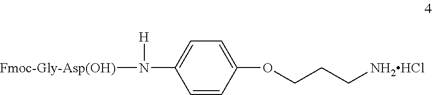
C1=CC(OCCC[NH2HCl])=CC=C1N([Fmoc-Gly-Asp(OH)])[H]
